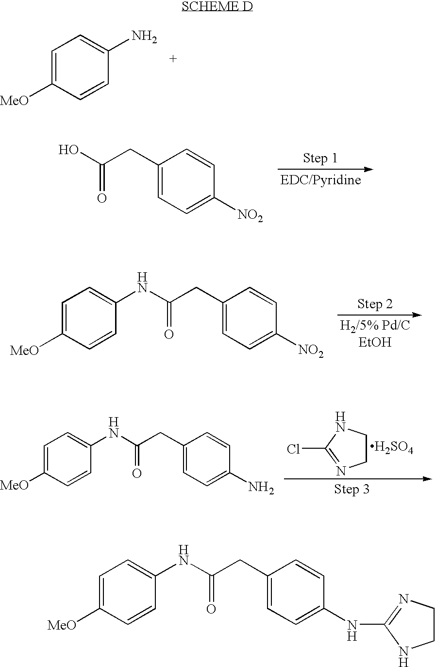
C1=CC(N)=CC=C1[MeO].C1=C([NO2])C=CC(CC(=O)O)=C1.C1=CC(NC(CC2=CC=C(NC3=NCCN3)C=C2)=O)=CC=C1[MeO].C1=CC(NC(CC2=CC=C([NO2])C=C2)=O)=CC=C1[MeO].C1=CC(NC(CC2=CC=C(N)C=C2)=O)=CC=C1[MeO].C1CNC(Cl)=N1.[H2SO4]
